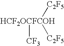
[HCF2OCFCOH]([CF3])([C2F5])[C2F5]
